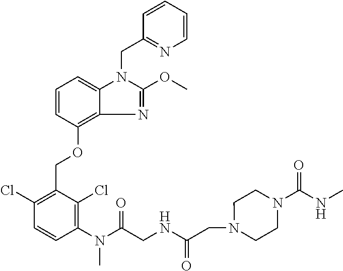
C1(Cl)=C(COC2=C3C(=CC=C2)N(CC2=NC=CC=C2)C(OC)=N3)C(Cl)=C(N(C(CNC(=O)CN2CCN(C(NC)=O)CC2)=O)C)C=C1
